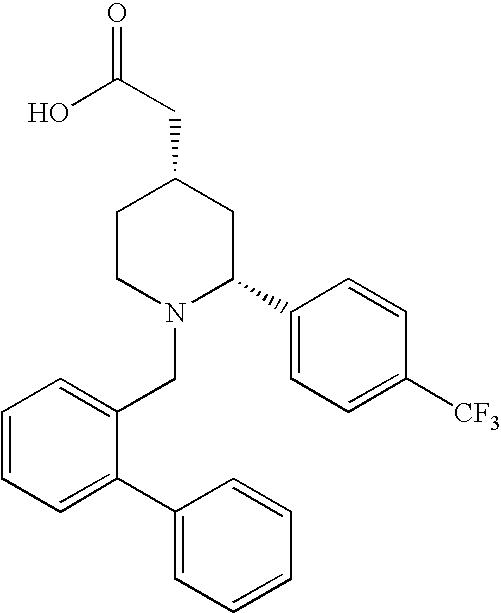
C1=CC=C(C2=CC=CC=C2)C(CN2C(C3=CC=C([CF3])C=C3)CC(CC(=O)O)CC2)=C1
